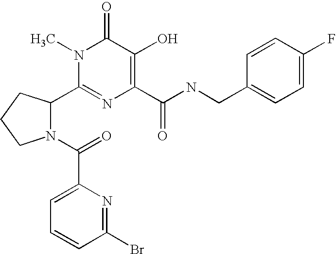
C1(C2N(C(=O)C3=CC=CC(Br)=N3)CCC2)=NC(C(NCC2=CC=C(F)C=C2)=O)=C(O)C(=O)N1C
